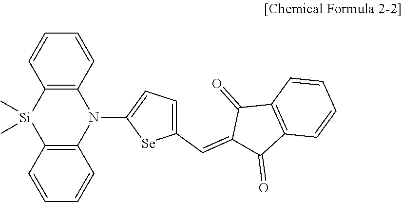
C1=CC2=C(C=C1)N(C1=CC=C(C=C3C(=O)C4=C(C3=O)C=CC=C4)[Se]1)C1=C([Si]2(C)C)C=CC=C1
